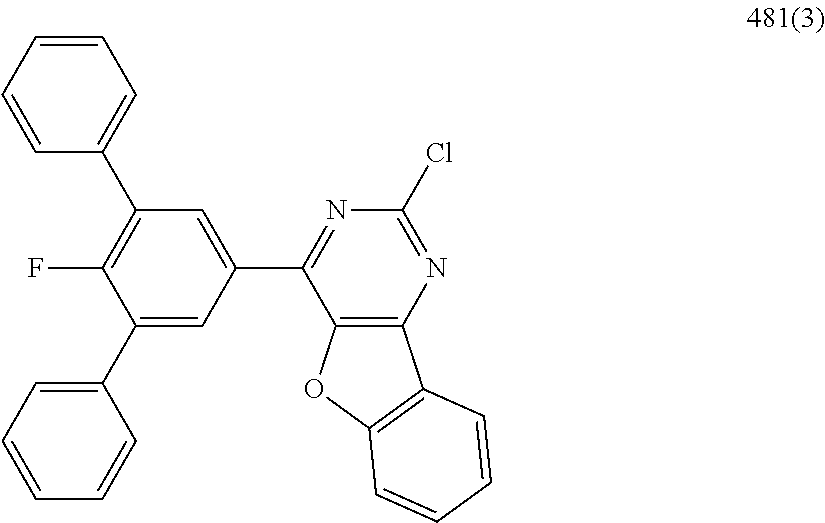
C1(C2=NC(Cl)=NC3=C2OC2=C3C=CC=C2)=CC(C2=CC=CC=C2)=C(F)C(C2=CC=CC=C2)=C1
